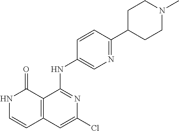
C1=CC(NC2=NC(Cl)=CC3=C2C(=O)NC=C3)=CN=C1C1CCN(C)CC1
